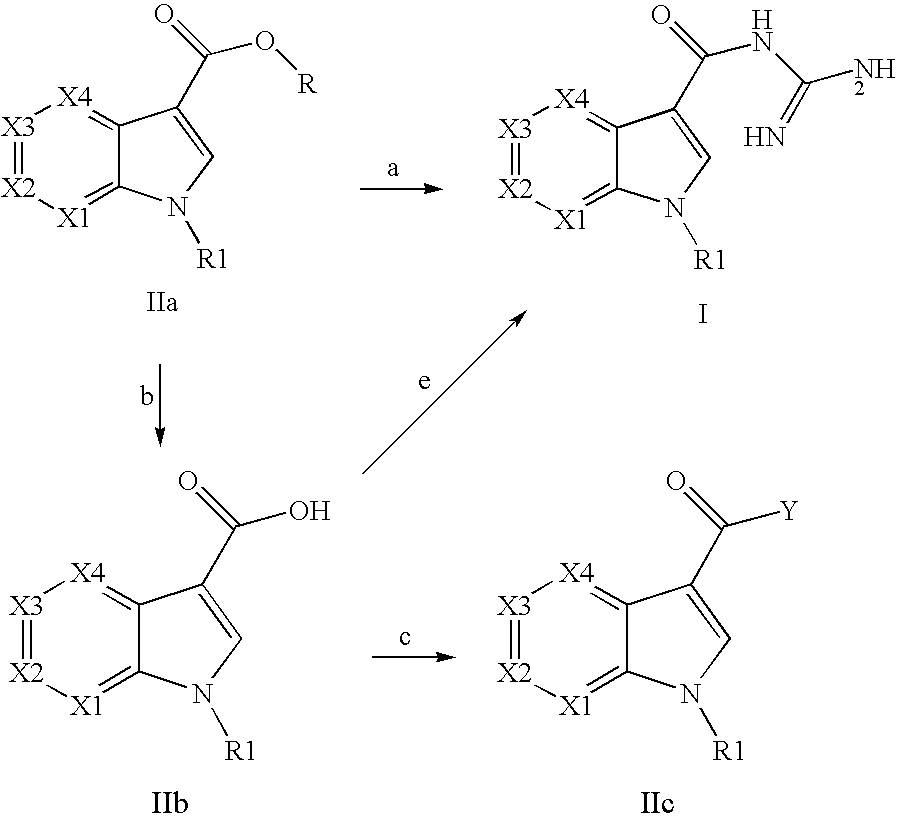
[X3]1=[X2][X1]=C2C(=[X4]1)C(C(=O)O[R])=CN2[R1].[X3]1=[X2][X1]=C2C(=[X4]1)C(C(=O)NC(N)=N)=CN2[R1].[X3]1=[X2][X1]=C2C(=[X4]1)C(C(=O)O)=CN2[R1].[X3]1=[X2][X1]=C2C(=[X4]1)C(C(=O)[Y])=CN2[R1].I
